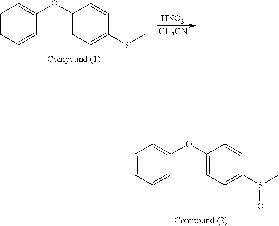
C1=C(OC2=CC=C(S(C)=O)C=C2)C=CC=C1.C1=C(OC2=CC=C(SC)C=C2)C=CC=C1.[HNO3].[CH3CN]
